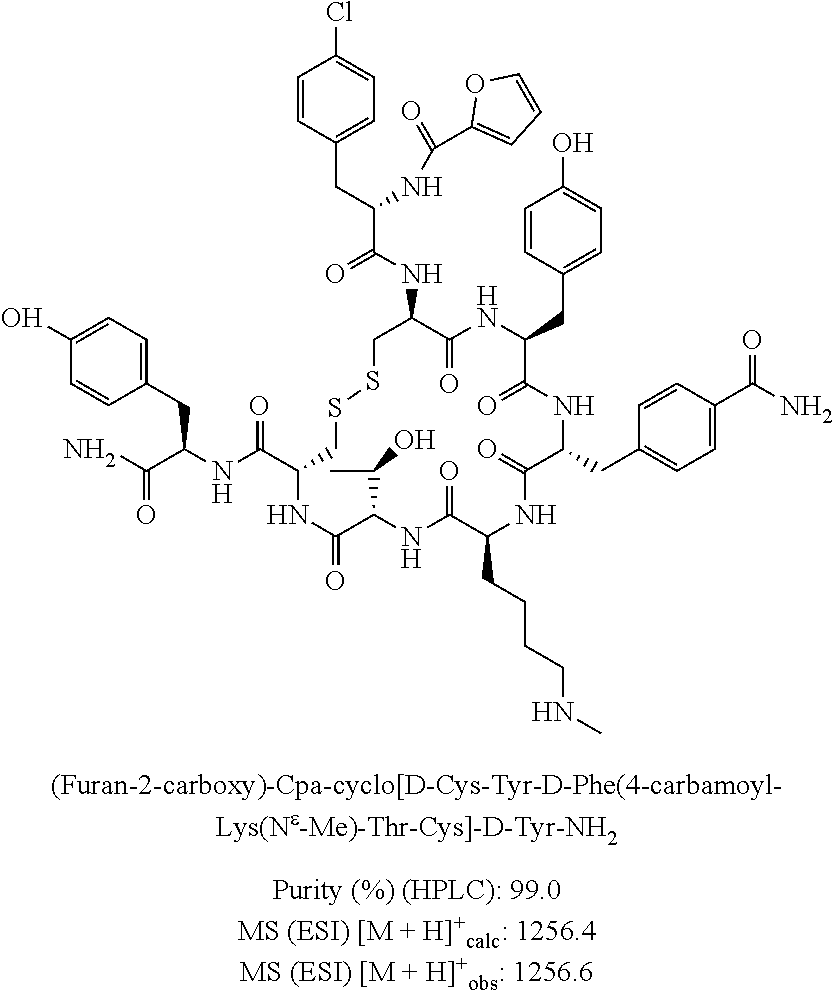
C1=CC(CC(C(NC2C(=O)NC(CC3=CC=C(O)C=C3)C(=O)NC(CC3=CC=C(C(N)=O)C=C3)C(=O)NC(CCCCNC)C(=O)NC(C(C)O)C(=O)NC(C(=O)NC(CC3=CC=C(O)C=C3)C(=O)N)CSSC2)=O)NC(C2=CC=CO2)=O)=CC=C1Cl
